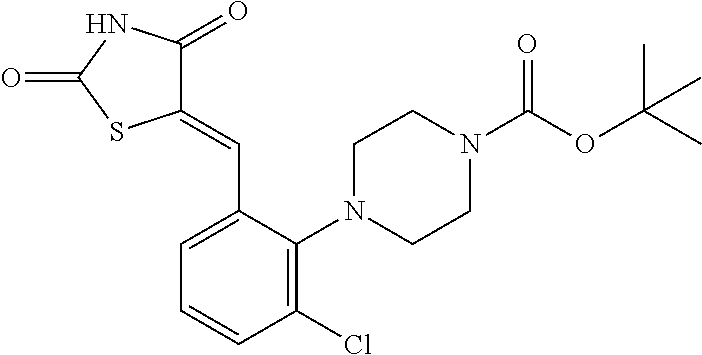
C1(Cl)=C(N2CCN(C(=O)OC(C)(C)C)CC2)C(C=C2C(=O)NC(=O)S2)=CC=C1
